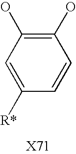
C1=CC(O)=C(O)C=C1[R*]
